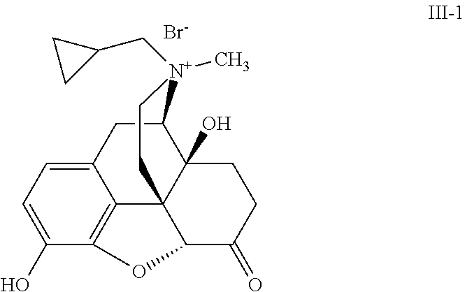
C1C2(O)C34C(C(=O)C1)OC1=C3C(=CC=C1O)CC2[N+](C)(CC1CC1)CC4.[Br-]
